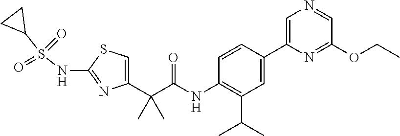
C1=C(C(C(NC2=C(C(C)C)C=C(C3=CN=CC(OCC)=N3)C=C2)=O)(C)C)N=C(NS(C2CC2)(=O)=O)S1
